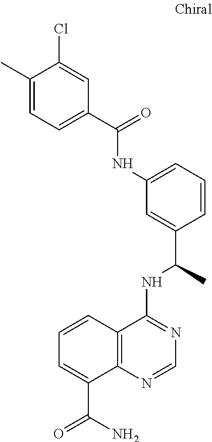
C1(NC(C2=CC=C(C)C(Cl)=C2)=O)=CC=CC(C(C)NC2=NC=NC3=C2C=CC=C3C(N)=O)=C1
